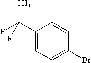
C1(C(F)(C)F)=CC=C(Br)C=C1
